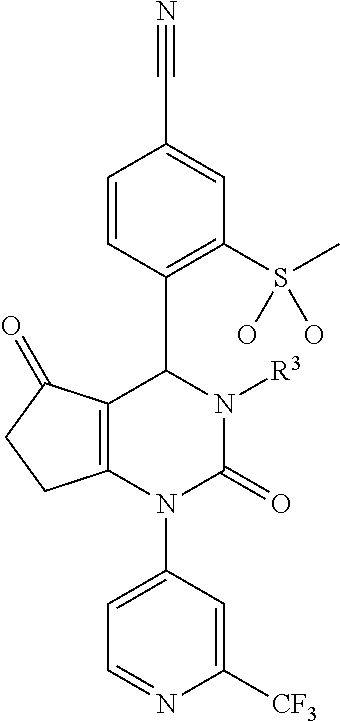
C1=CC(C2C3=C(N(C4=CC=NC([CF3])=C4)C(=O)N2[R3])CCC3=O)=C(S(C)(O)O)C=C1C#N
